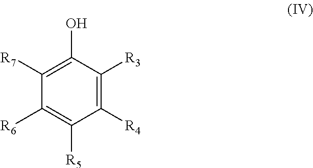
C1([R7])=C(O)C([R3])=C([R4])C([R5])=C1[R6]
